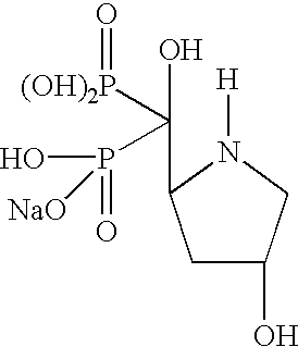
C1C(O)CN([H])C1C(O)([(OH)2P]=O)P(O)(=O)[NaO]
